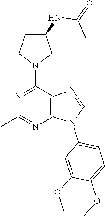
C1C(NC(=O)C)CN(C2=NC(C)=NC3=C2N=CN3C2=CC=C(OC)C(OC)=C2)C1
